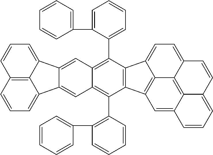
C12=C3C(=CC=C1)C1=CC4=C(C5=C(C6=CC=CC=C6)C=CC=C5)C5=C(C6=CC=C7C8=C9C(=CC5=C86)C=CC=C9C=C7)C(C5=CC=CC=C5C5=CC=CC=C5)=C4C=C1C3=CC=C2
